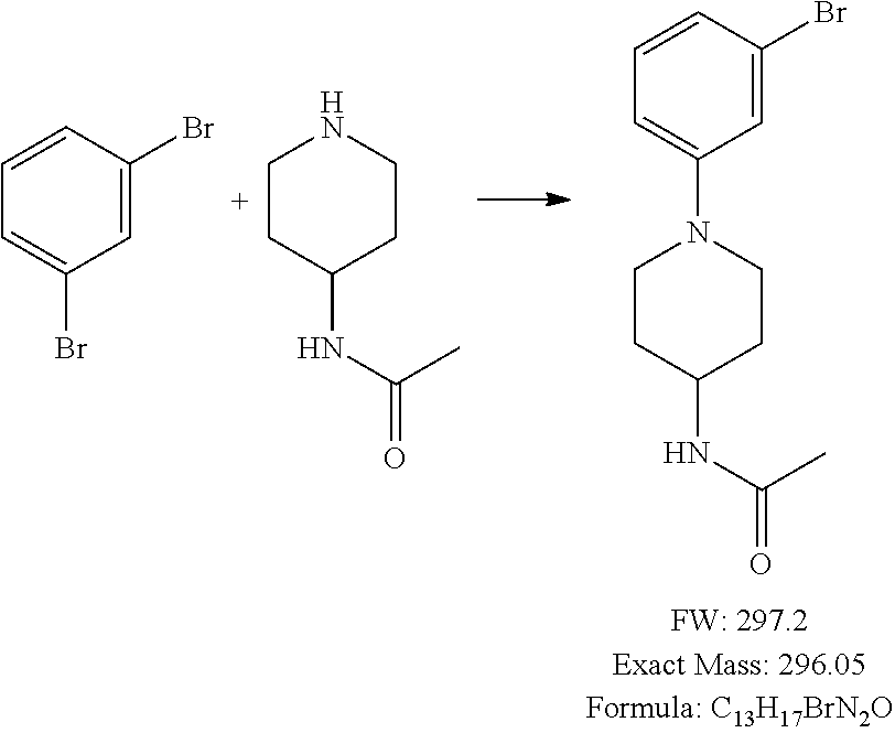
C1N(C2=CC=CC(Br)=C2)CCC(NC(C)=O)C1.C1=CC(Br)=CC(Br)=C1.C1NCCC(NC(C)=O)C1
